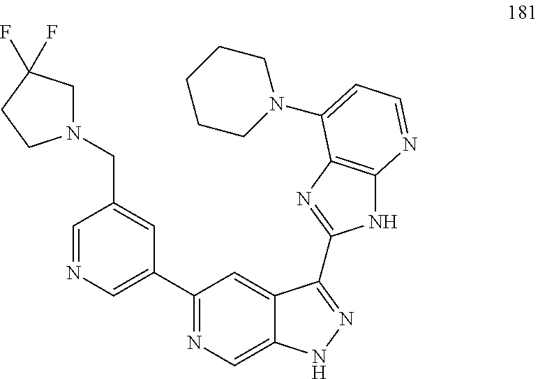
C1(C2=CN=CC(CN3CC(F)(F)CC3)=C2)=NC=C2C(=C1)C(C1=NC3=C(N1)N=CC=C3N1CCCCC1)=NN2
